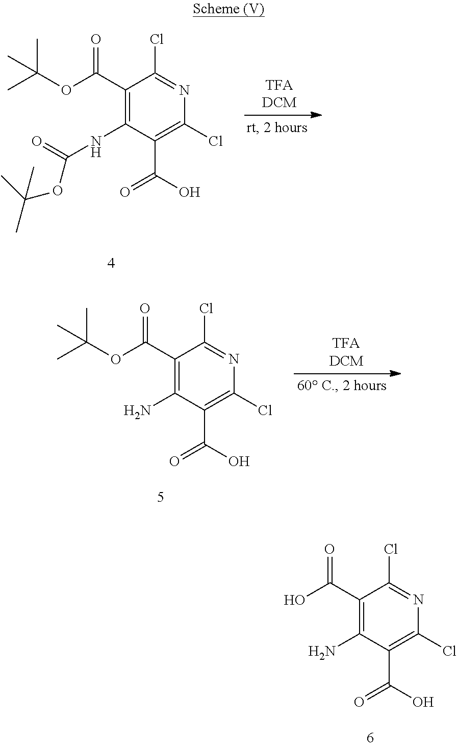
C1(C(OC(C)(C)C)=O)=C(NC(OC(C)(C)C)=O)C(C(O)=O)=C(Cl)N=C1Cl.C1(C(OC(C)(C)C)=O)=C(N)C(C(O)=O)=C(Cl)N=C1Cl.C1(C(O)=O)=C(N)C(C(O)=O)=C(Cl)N=C1Cl
